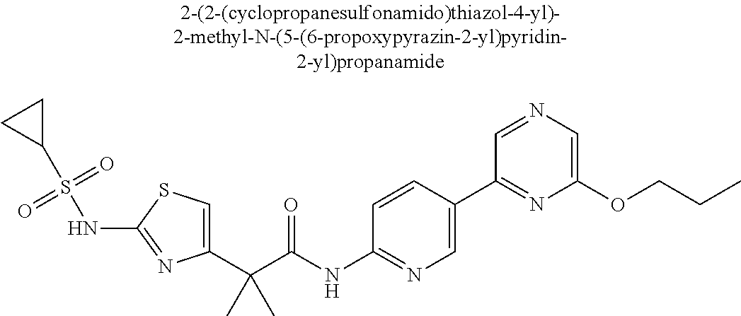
C1(C(C(NC2=NC=C(C3=NC(OCCC)=CN=C3)C=C2)=O)(C)C)=CSC(NS(C2CC2)(=O)=O)=N1
